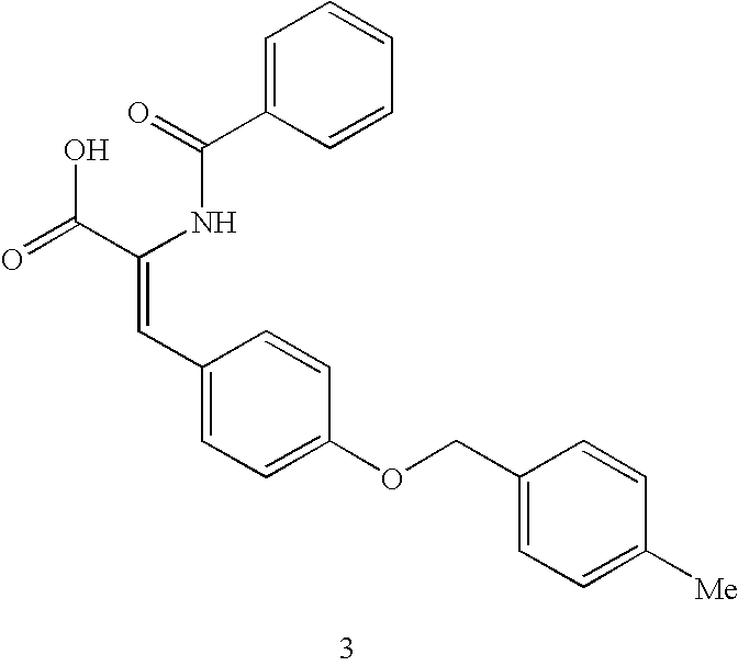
C1=C(C(=O)NC(C(=O)O)=CC2=CC=C(OCC3=CC=C([Me])C=C3)C=C2)C=CC=C1
